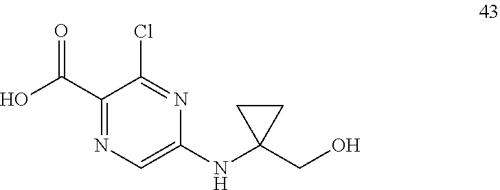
C1(NC2=CN=C(C(O)=O)C(Cl)=N2)(CO)CC1
